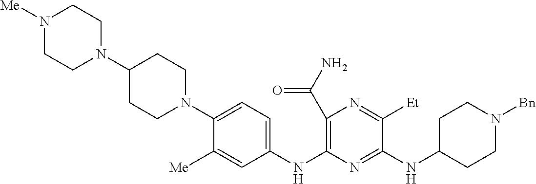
C1(C(N)=O)=C(NC2=CC=C(N3CCC(N4CCN([Me])CC4)CC3)C([Me])=C2)N=C(NC2CCN([Bn])CC2)C([Et])=N1
